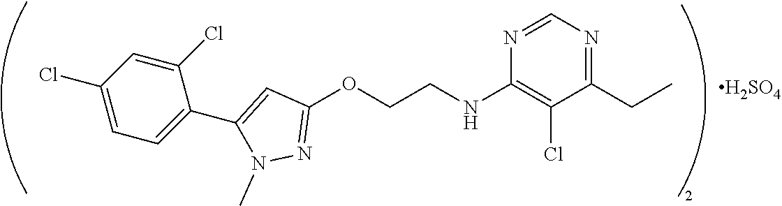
C1(NCCOC2=NN(C)C(C3=CC=C(Cl)C=C3Cl)=C2)=C(Cl)C(CC)=NC=N1.[H2SO4]
